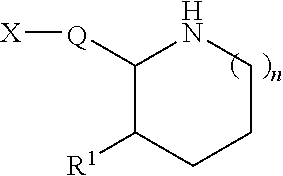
C1([Q][X])C([R1])CCCN1
